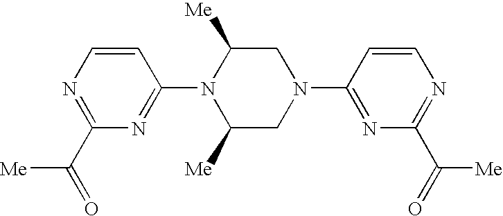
C1=CN=C(C(=O)[Me])N=C1N1C([Me])CN(C2=NC(C(=O)[Me])=NC=C2)CC1[Me]
